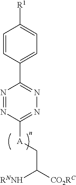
N1=NC([A]CC([CO2RC])[RNNH])=NN=C1C1=CC=C([R1])C=C1
